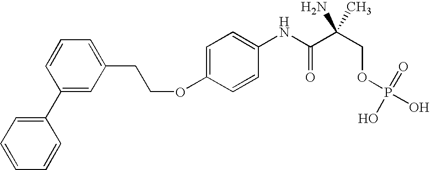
C1=CC=C(CCOC2=CC=C(NC(C(COP(O)(=O)O)(N)C)=O)C=C2)C=C1C1=CC=CC=C1
